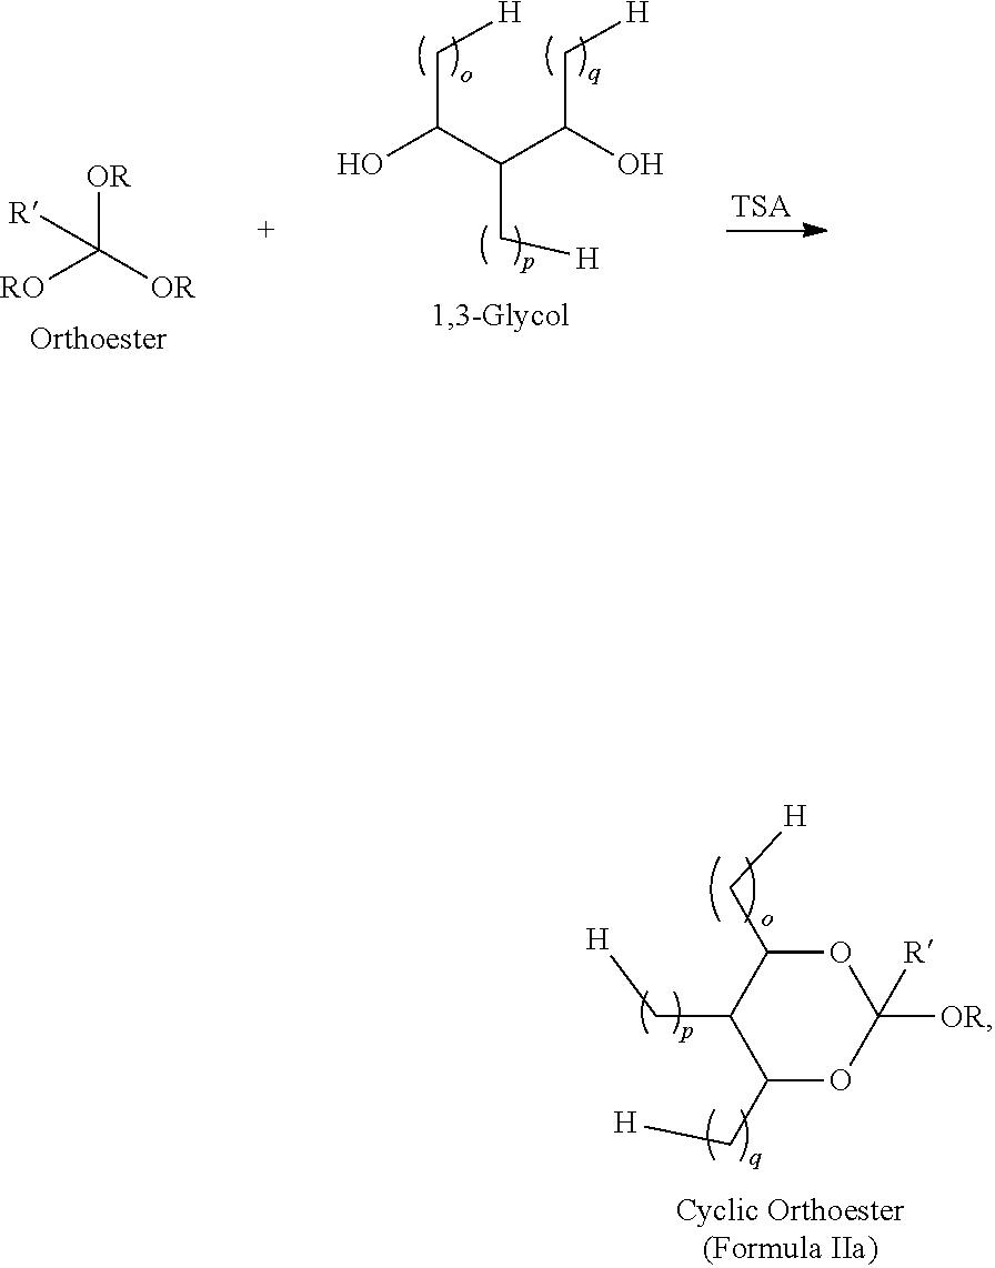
C1(C[H])OC([OR])([R])OC(C[H])C1C[H].[OR]C([OR])([RO])[R].C(C(C(C(C[H])O)C[H])O)[H].[TSA]
